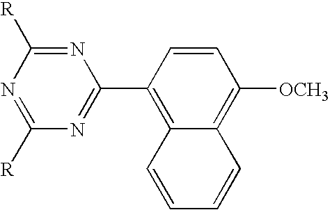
N1=C([R])N=C([R])N=C1C1=C2C(=C([OCH3])C=C1)C=CC=C2
